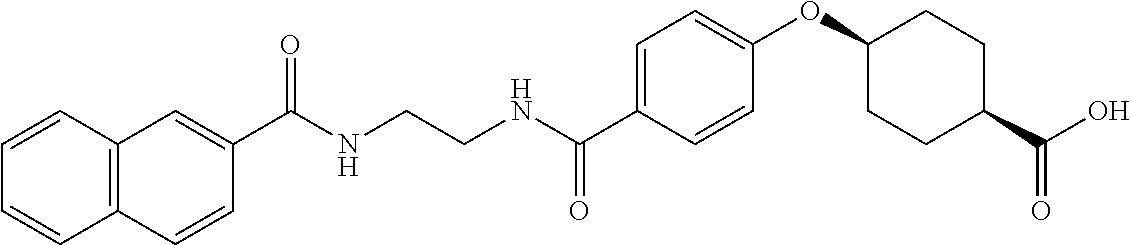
C1(C(NCCNC(C2=CC=C(OC3CCC(C(O)=O)CC3)C=C2)=O)=O)=CC2=C(C=C1)C=CC=C2
